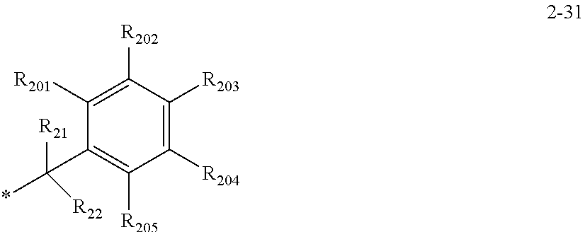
C1([R201])=C([R202])C([R203])=C([R204])C([R205])=C1C([R21])([R22])*
